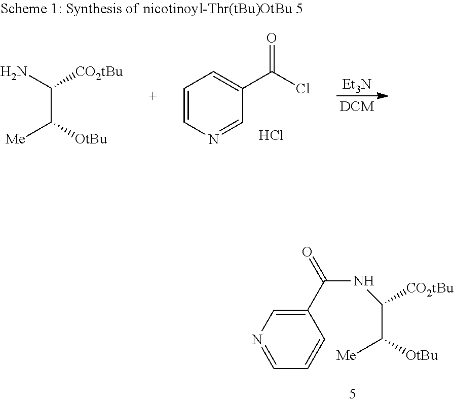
C1(C(=O)NC(C([OtBu])[Me])[CO2tBu])=CN=CC=C1.C1=CN=CC(C(Cl)=O)=C1.Cl.[Et3N].NC([CO2tBu])C([OtBu])[Me]
